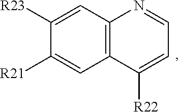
C12=C(C=C([R23])C([R21])=C1)N=CC=C2[R22]
